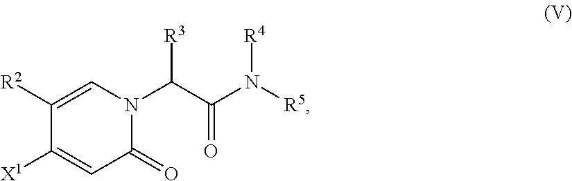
C1([R2])=CN(C(C(N([R5])[R4])=O)[R3])C(=O)C=C1[X1]
